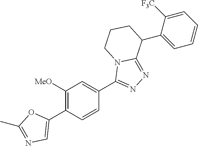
C1(C2=CN=C(C)O2)=C([MeO])C=C(C2=NN=C3N2CCCC3C2=CC=CC=C2[F3C])C=C1
